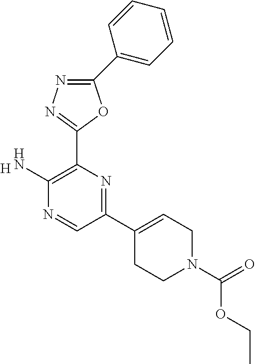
C1(C2=CC=CC=C2)=NN=C(C2=C(N)N=CC(C3=CCN(C(=O)OCC)CC3)=N2)O1.[H]
